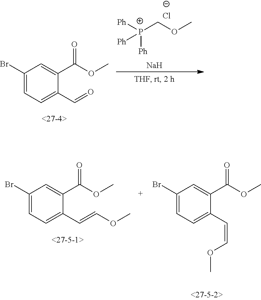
[P+]([Ph])(COC)([Ph])[Ph].[Cl-].C1(Br)=CC=C(C=O)C(C(OC)=O)=C1.[Na].C1(Br)=CC=C(C=COC)C(C(OC)=O)=C1.C1(Br)=CC=C(C=COC)C(C(OC)=O)=C1
